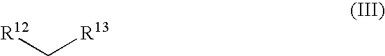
[R12]C[R13]
